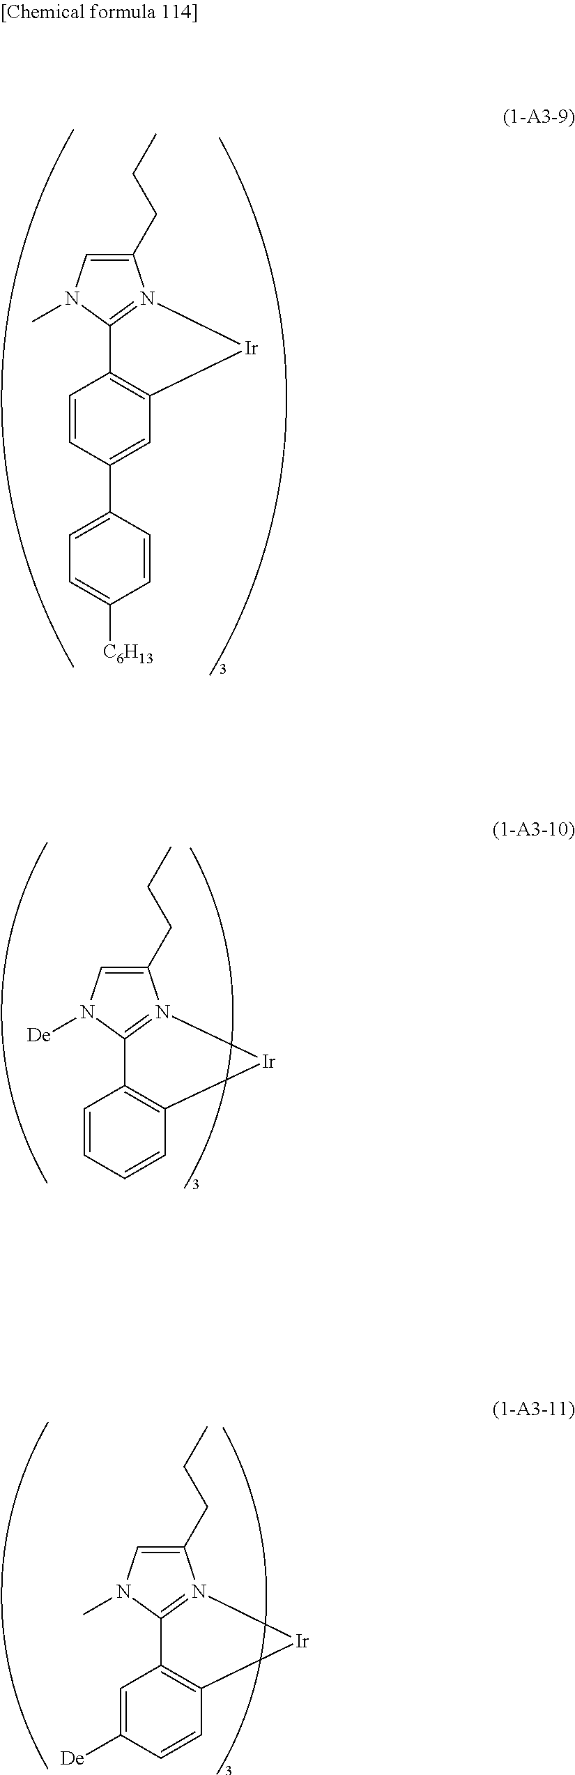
C1(CCC)=CN(C)C2=N1[Ir]C1=C2C=CC(C2=CC=C([C6H13])C=C2)=C1.C1(CCC)=CN([De])C2=N1[Ir]C1=C2C=CC=C1.C1(CCC)=CN(C)C2=N1[Ir]C1=C2C=C([De])C=C1
